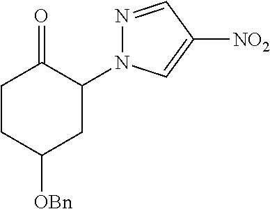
C1CC([OBn])CC(N2N=CC([NO2])=C2)C1=O
